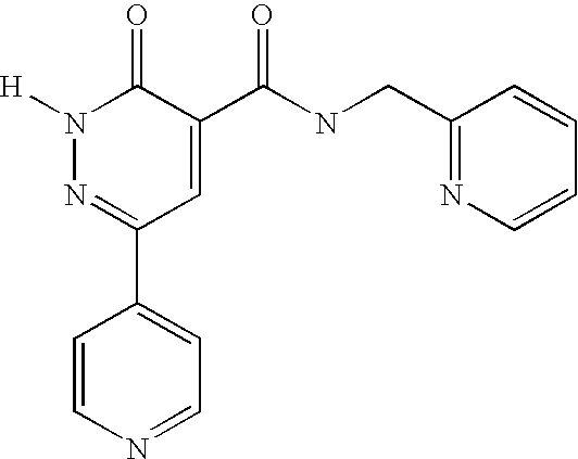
C1=CN=CC=C1C1=NN([H])C(=O)C(C(=O)NCC2=NC=CC=C2)=C1
